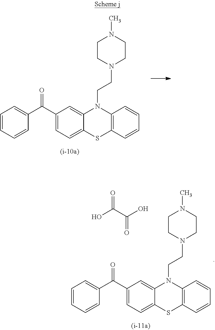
C1=CC=CC(C(C2=CC=C3C(=C2)N(CCN2CCN(C)CC2)C2=C(S3)C=CC=C2)=O)=C1.OC(C(=O)O)=O.C1=CC=CC(C(C2=CC=C3C(=C2)N(CCN2CCN(C)CC2)C2=C(S3)C=CC=C2)=O)=C1
